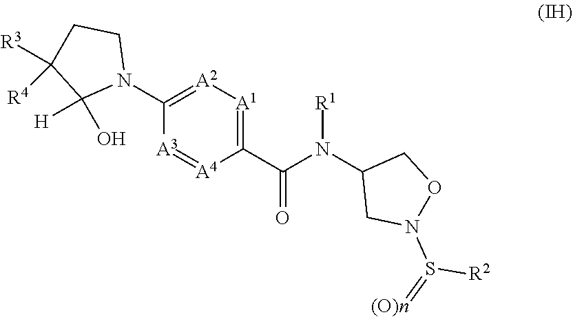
C1(C(N(C2CN(S(=[(O)n])[R2])OC2)[R1])=O)=[A1][A2]=C(N2CCC([R3])([R4])C2([H])O)[A3]=[A4]1
